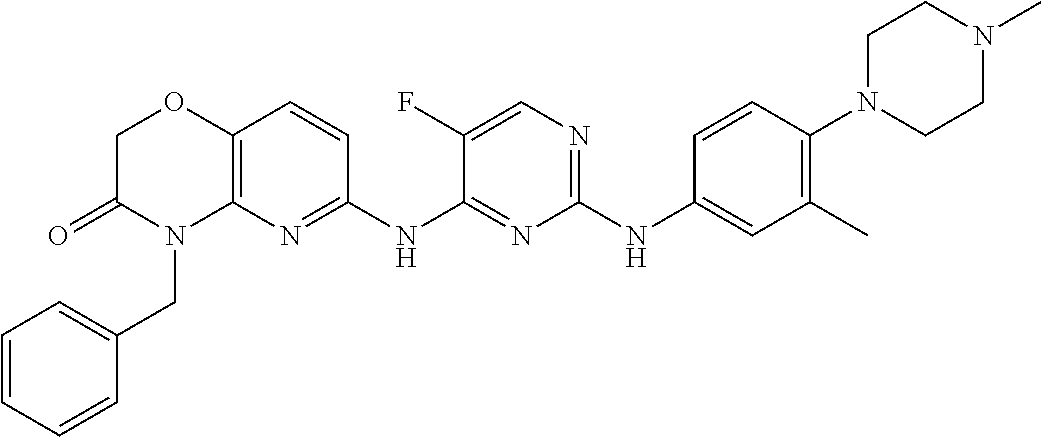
C1(NC2=CC(C)=C(N3CCN(C)CC3)C=C2)=NC=C(F)C(NC2=NC3=C(C=C2)OCC(=O)N3CC2=CC=CC=C2)=N1
